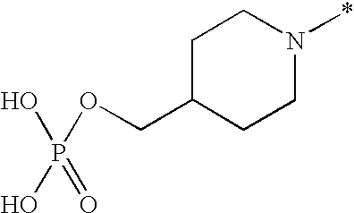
C1CN(*)CCC1COP(=O)(O)O
